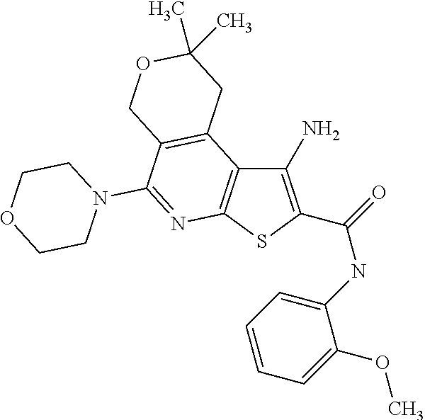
C1(N)=C(C(=O)NC2=CC=CC=C2OC)SC2=C1C1=C(C(N3CCOCC3)=N2)COC(C)(C)C1
